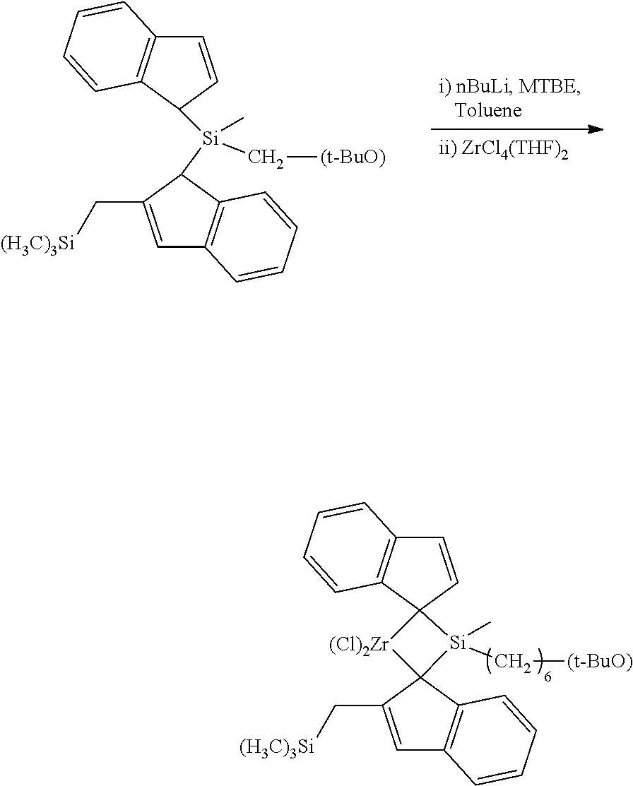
[Si](C)(C[(t-BuO)])(C1C2=C(C=C1C[(H3C)3Si])C=CC=C2)C1C2=C(C=C1)C=CC=C2.[Si]1(C)(C[(t-BuO)])C2(C3=C(C=C2C[(H3C)3Si])C=CC=C3)[(Cl)2Zr]C12C1=C(C=C2)C=CC=C1
